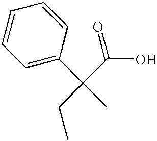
C1=C(C(C(O)=O)(CC)C)C=CC=C1
